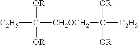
C([CH2OCH2]C([C2H5])([OR])[OR])([OR])([OR])[C2H5]
